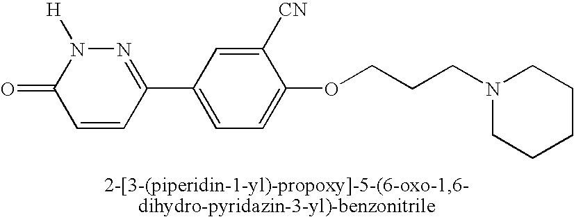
C1([CN])=CC(C2=NN([H])C(=O)C=C2)=CC=C1OCCCN1CCCCC1
